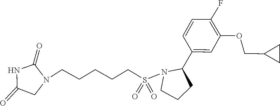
C(C1CC1)OC1=C(F)C=CC(C2CCCN2S(=O)(=O)CCCCCN2CC(=O)NC2=O)=C1
